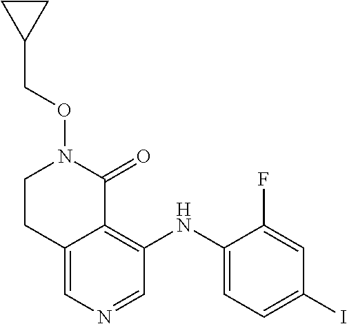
C12=CN=CC(NC3=CC=C(I)C=C3F)=C1C(=O)N(OCC1CC1)CC2
